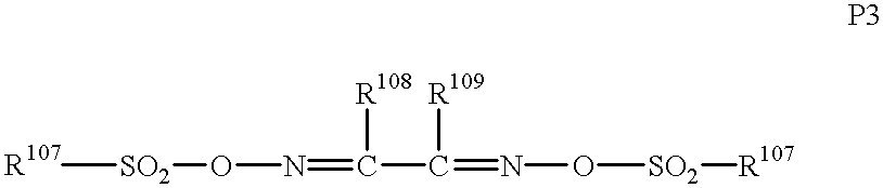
[R107][SO2]ON=C([R108])C(=NO[SO2][R107])[R109]
